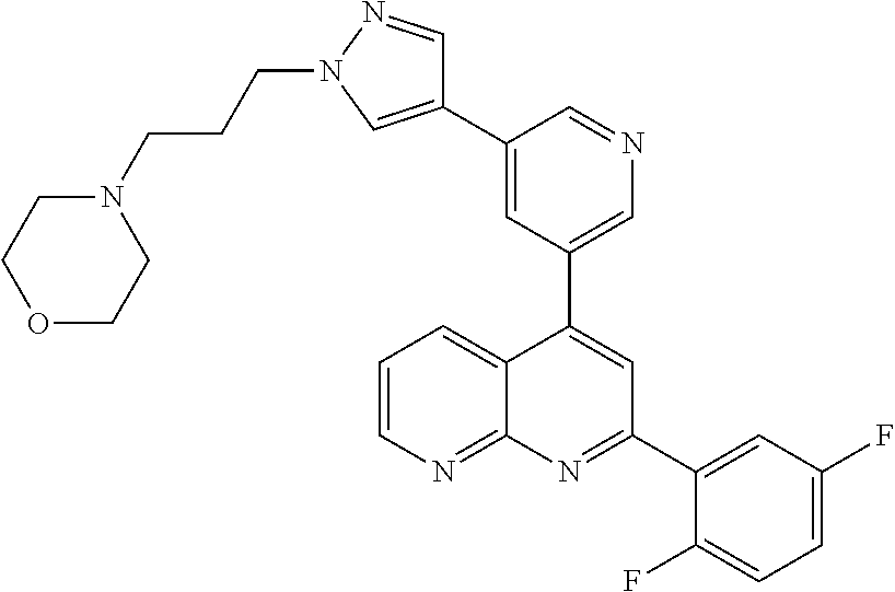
C1=C(C2=CN(CCCN3CCOCC3)N=C2)C=NC=C1C1=CC(C2=CC(F)=CC=C2F)=NC2=NC=CC=C12
